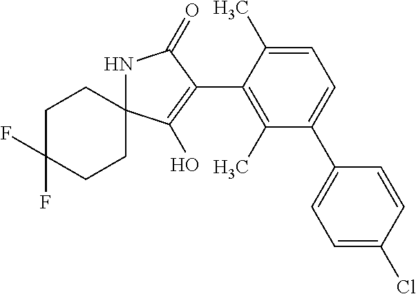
C1C(F)(F)CCC2(C1)NC(=O)C(C1=C(C)C(C3=CC=C(Cl)C=C3)=CC=C1C)=C2O
